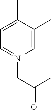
C1(C)=CC=[N+](CC(C)=O)C=C1C
